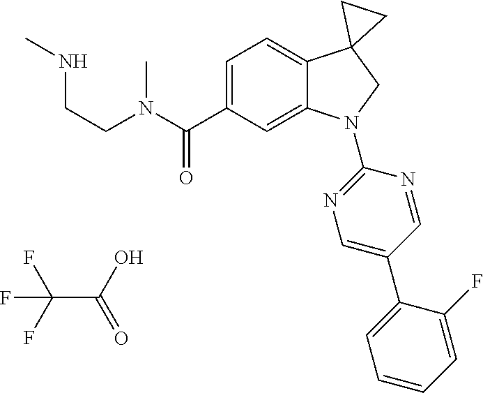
N(C(C1=CC=C2C(=C1)N(C1=NC=C(C3=CC=CC=C3F)C=N1)CC21CC1)=O)(C)CCNC.C(C(O)=O)(F)(F)F
